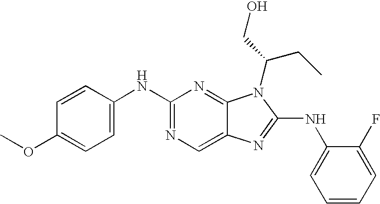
C1(NC2=CC=C(OC)C=C2)=NC=C2C(=N1)N(C(CO)CC)C(NC1=CC=CC=C1F)=N2
